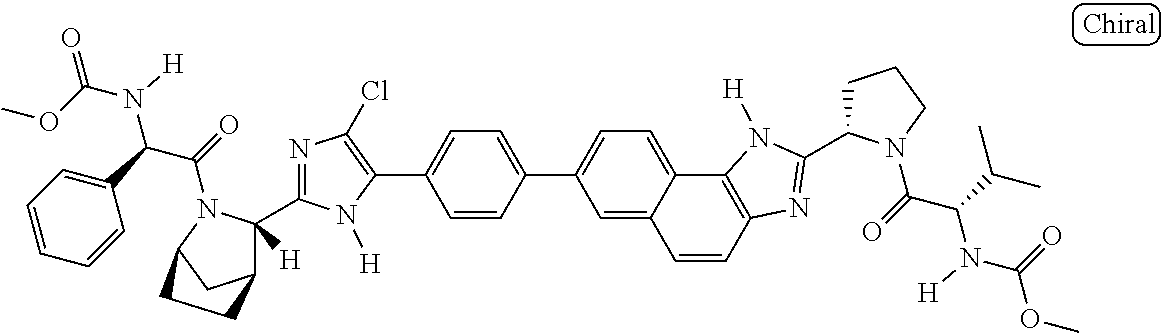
C1(C2=CC=C(C3=CC=C4C5=C(N=C(C6CCCN6C(=O)C(C(C)C)N(C(=O)OC)[H])N5[H])C=CC4=C3)C=C2)=C(Cl)N=C(C2([H])C3CC(N2C(=O)C(C2=CC=CC=C2)N(C(OC)=O)[H])CC3)N1[H]
